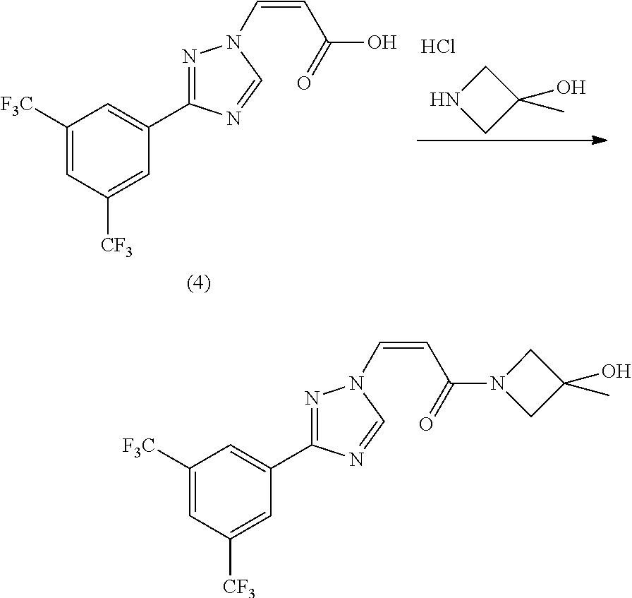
C1NCC1(O)C.Cl.C1([F3C])=CC([CF3])=CC(C2=NN(C=CC(O)=O)C=N2)=C1.C1([F3C])=CC([CF3])=CC(C2=NN(C=CC(N3CC(O)(C)C3)=O)C=N2)=C1
